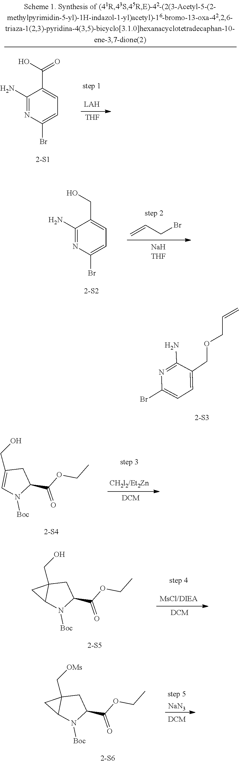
C=CCBr.C1(N)=NC(Br)=CC=C1CO.C1(Br)=CC=C(COCC=C)C(N)=N1.C1(CO)=CN([Boc])C(C(=O)OCC)C1.C12(CO)C(N([Boc])C(C(=O)OCC)C1)C2.[NaN3].C12(C[OMs])C(N([Boc])C(C(=O)OCC)C1)C2.[THF].C1(N)=NC(Br)=CC=C1C(O)=O
